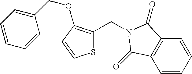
S1C(CN2C(=O)C3=C(C=CC=C3)C2=O)=C(OCC2=CC=CC=C2)C=C1
